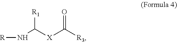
N(C([X]C([R3])=O)[R1])[R]
